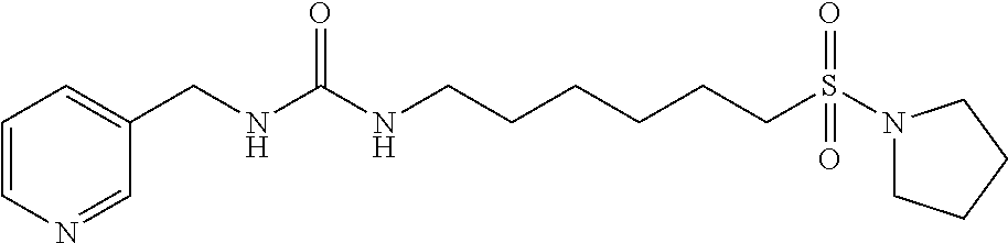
C1=C(CNC(NCCCCCCS(N2CCCC2)(=O)=O)=O)C=NC=C1
